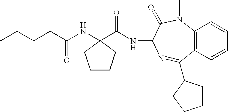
CC(CCC(NC1(C(NC2N=C(C3CCCC3)C3=C(N(C)C2=O)C=CC=C3)=O)CCCC1)=O)C
